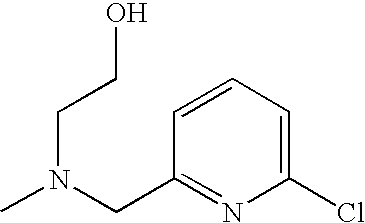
N(CCO)(CC1=NC(Cl)=CC=C1)C
